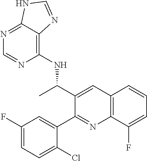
C12=C(C(F)=CC=C1)N=C(C1=CC(F)=CC=C1Cl)C(C(C)NC1=C3C(=NC=N1)NC=N3)=C2
